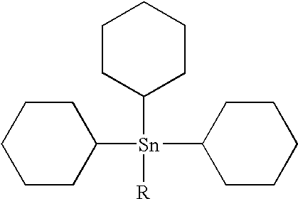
C1([Sn]([R])(C2CCCCC2)C2CCCCC2)CCCCC1
